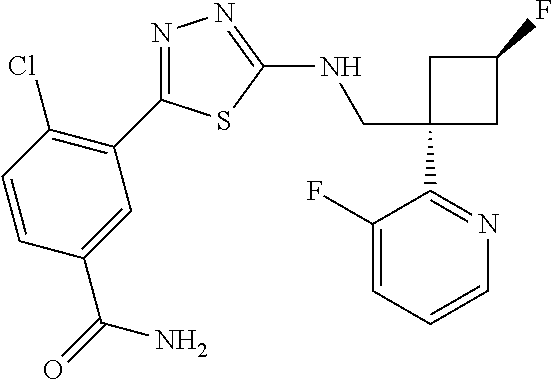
C1(CNC2=NN=C(C3=C(Cl)C=CC(C(=O)N)=C3)S2)(C2=NC=CC=C2F)CC(F)C1
